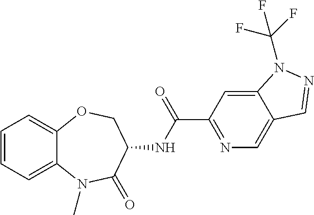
C1=CC=C2C(=C1)OCC(NC(C1=NC=C3C(=C1)N(C(F)(F)F)N=C3)=O)C(=O)N2C
